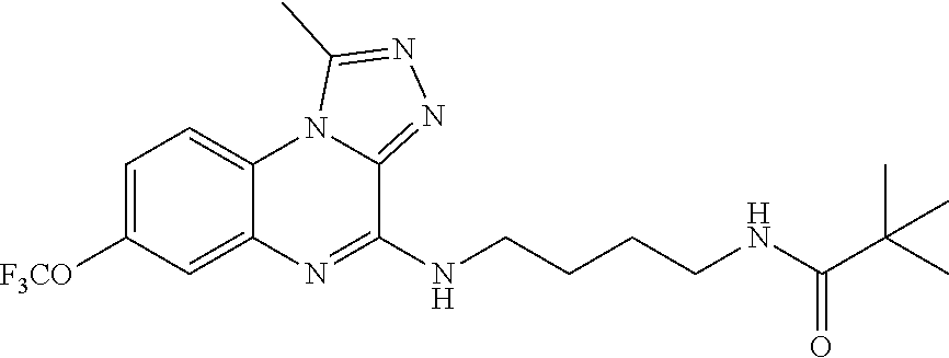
N1=C(NCCCCNC(C(C)(C)C)=O)C2=NN=C(C)N2C2=CC=C([F3CO])C=C12
